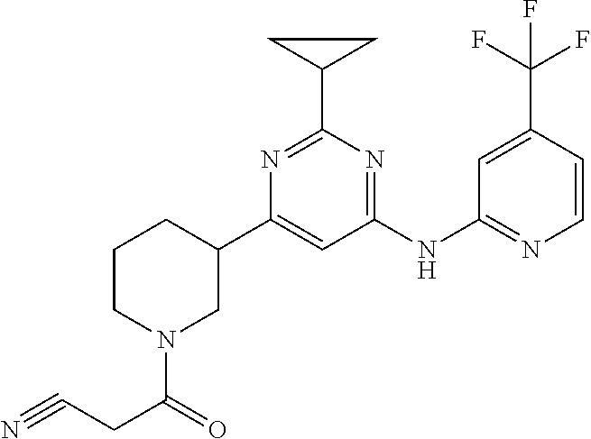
C1(NC2=NC=CC(C(F)(F)F)=C2)=NC(C2CC2)=NC(C2CCCN(C(CC#N)=O)C2)=C1
